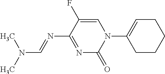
C1CCC=C(N2C(=O)N=C(N=CN(C)C)C(F)=C2)C1
